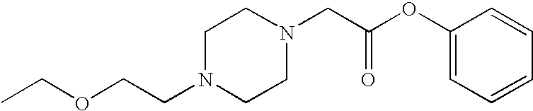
CCOCCN1CCN(CC(=O)OC2=CC=CC=C2)CC1
